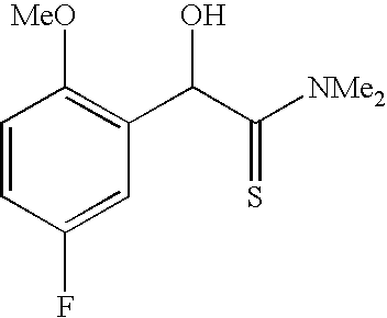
C1=CC(F)=CC(C(C(=S)[NMe2])O)=C1[MeO]
